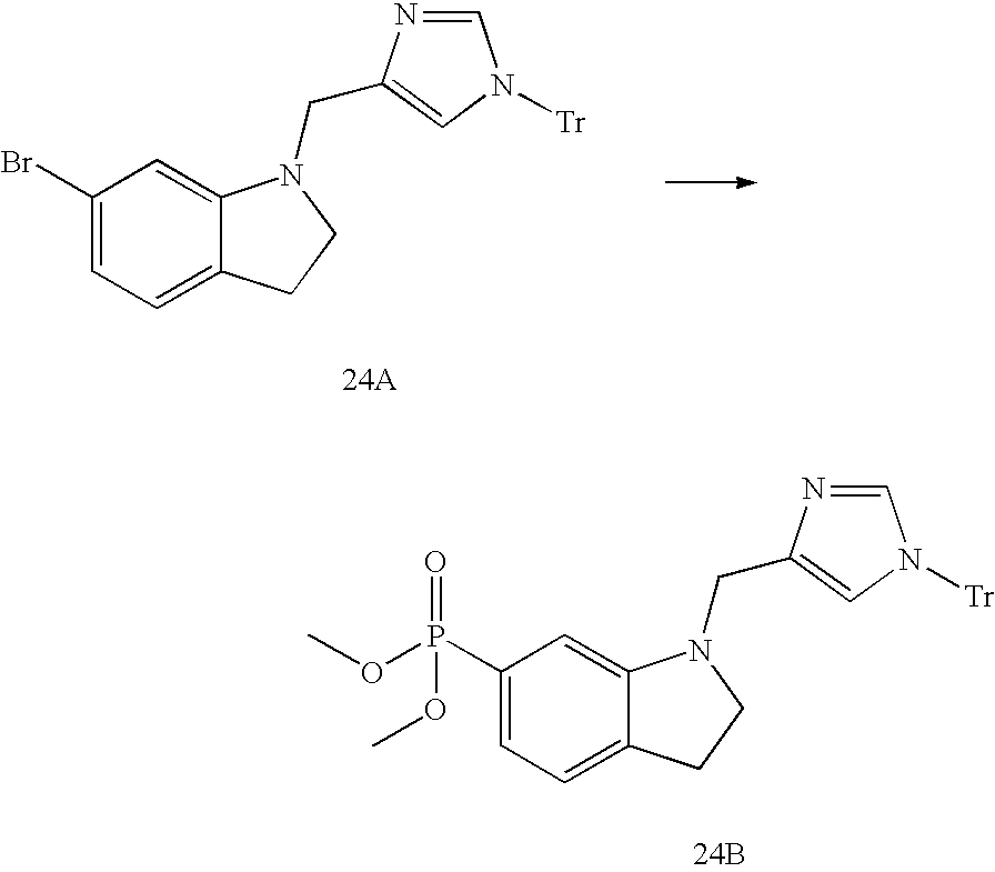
C1(Br)=CC=C2C(=C1)N(CC1=CN([Tr])C=N1)CC2.C1(P(OC)(OC)=O)=CC=C2C(=C1)N(CC1=CN([Tr])C=N1)CC2.[24B]
